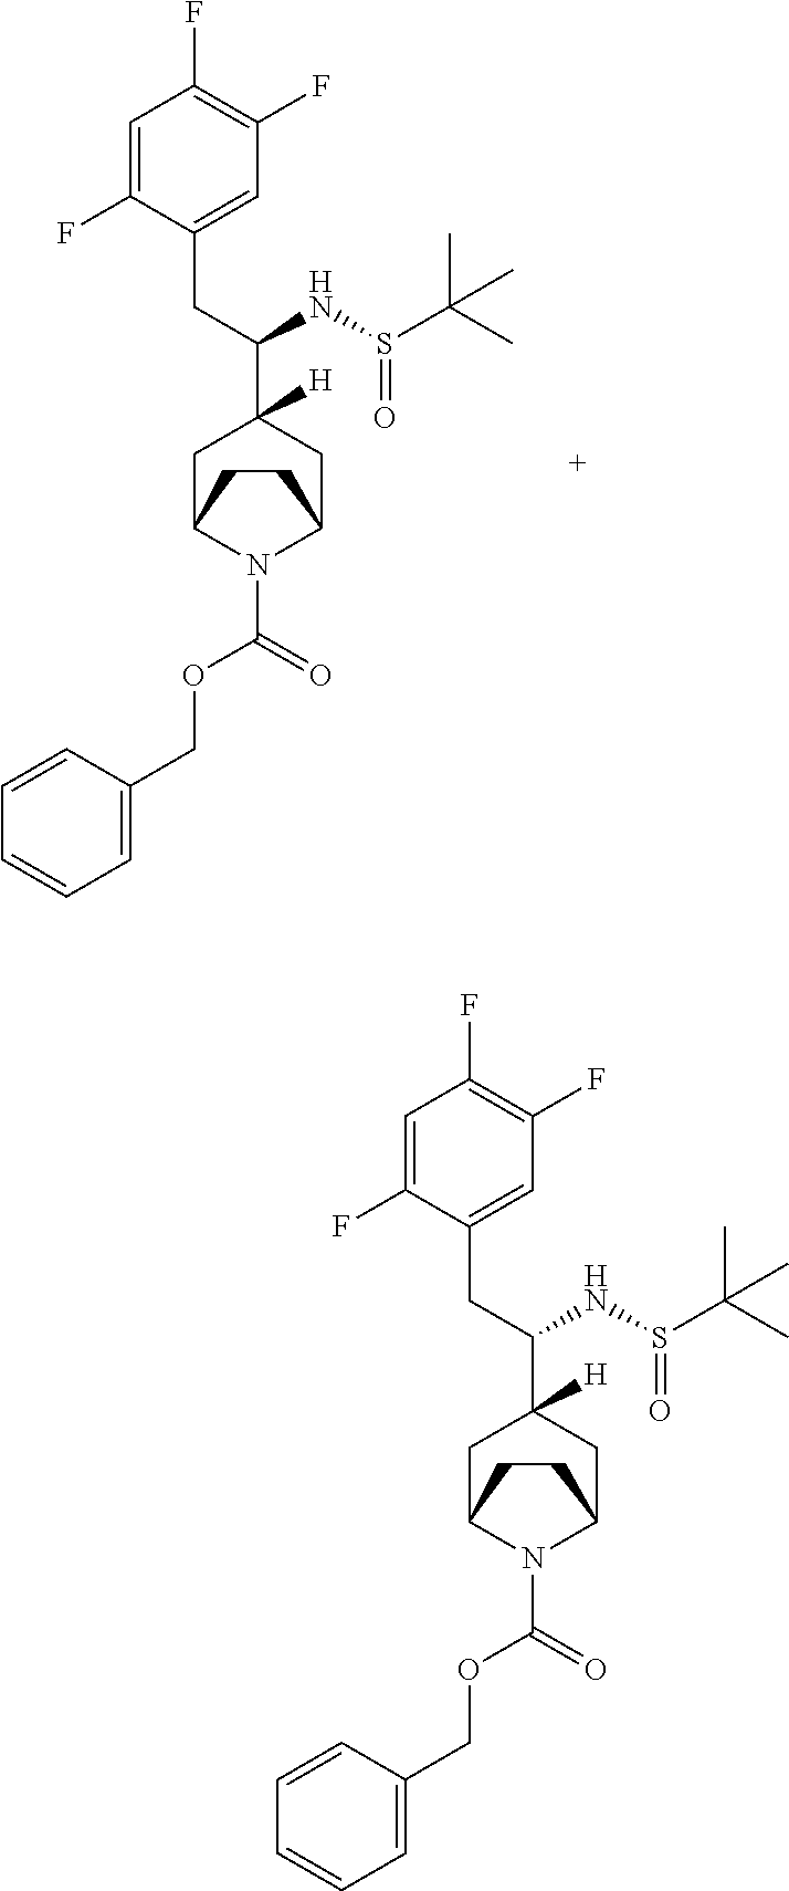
C1C2N(C(=O)OCC3=CC=CC=C3)C(CC1(C(NS(C(C)(C)C)=O)CC1=CC(F)=C(F)C=C1F)[H])CC2.C1C2N(C(=O)OCC3=CC=CC=C3)C(CC1(C(NS(C(C)(C)C)=O)CC1=CC(F)=C(F)C=C1F)[H])CC2
